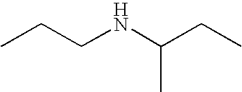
CCCNC(CC)C
